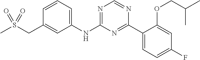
N(C1=NC=NC(C2=CC=C(F)C=C2OCC(C)C)=N1)C1=CC=CC(CS(C)(=O)=O)=C1
